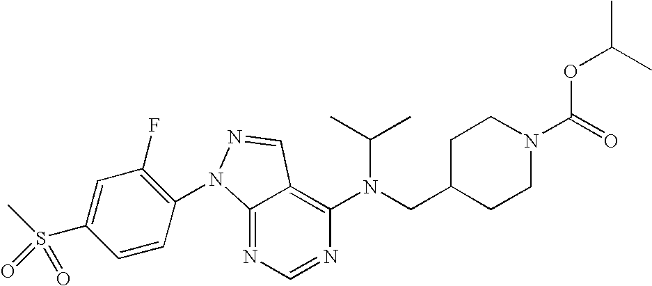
C12=NC=NC(N(CC3CCN(C(=O)OC(C)C)CC3)C(C)C)=C1C=NN2C1=C(F)C=C(S(C)(=O)=O)C=C1
